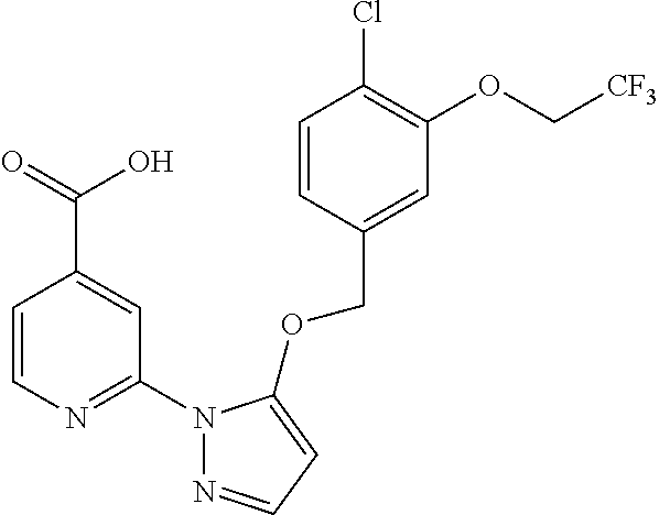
C1=CN=C(N2N=CC=C2OCC2=CC(OC[CF3])=C(Cl)C=C2)C=C1C(=O)O
